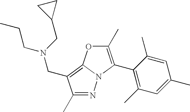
N1=C(C)C(CN(CC2CC2)CCC)=C2N1C(C1=C(C)C=C(C)C=C1C)=C(C)O2
